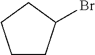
C1CC(Br)CC1
